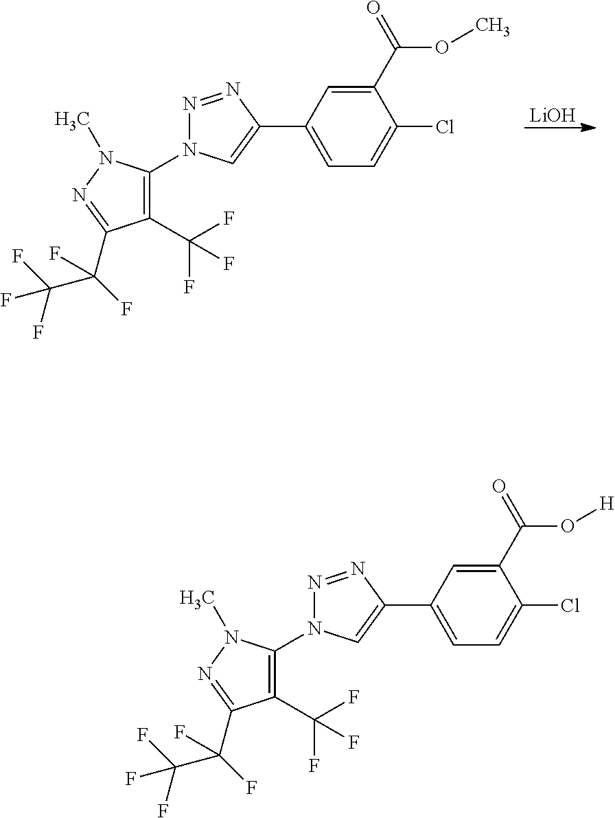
[LiOH].C1(C(F)(F)F)=C(N2N=NC(C3=CC=C(Cl)C(C(=O)OC)=C3)=C2)N(C)N=C1C(C(F)(F)F)(F)F.C1(C(F)(F)F)=C(N2N=NC(C3=CC=C(Cl)C(C(=O)O[H])=C3)=C2)N(C)N=C1C(C(F)(F)F)(F)F
